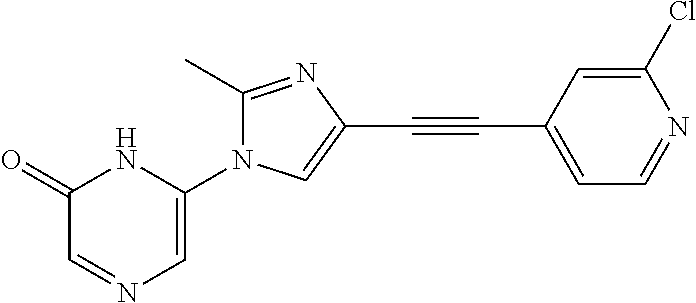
C1(=O)C=NC=C(N2C(C)=NC(C#CC3=CC=NC(Cl)=C3)=C2)N1
